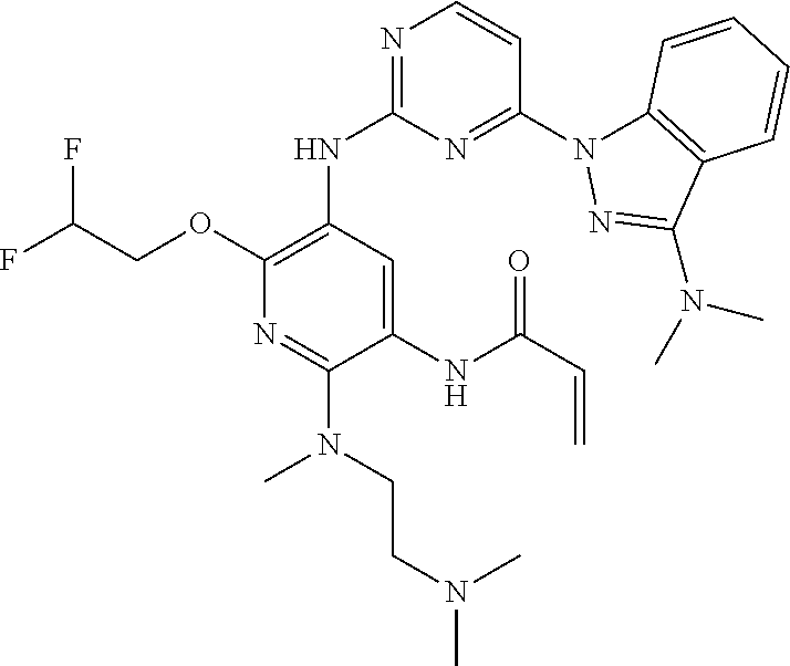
C1(NC2=NC=CC(N3C4=C(C(N(C)C)=N3)C=CC=C4)=N2)=C(OCC(F)F)N=C(N(C)CCN(C)C)C(NC(C=C)=O)=C1
